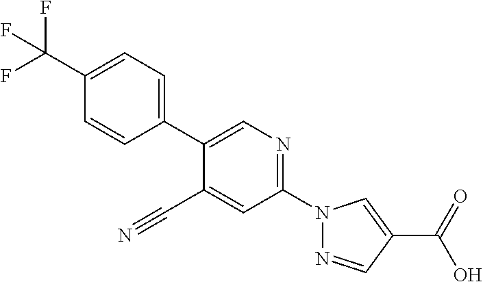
C1=CC(C(F)(F)F)=CC=C1C1=CN=C(N2N=CC(C(O)=O)=C2)C=C1C#N
